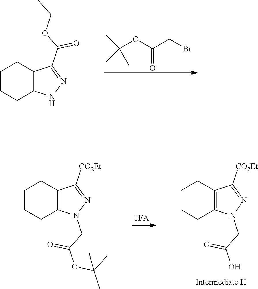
O=C(OC(C)(C)C)CBr.C12=C(C(C(=O)OCC)=NN1)CCCC2.C12=C(C([CO2Et])=NN1CC(O)=O)CCCC2.C12=C(C([CO2Et])=NN1CC(OC(C)(C)C)=O)CCCC2
